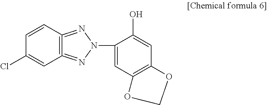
C1=CC2=C(=NN(C3=CC4=C(C=C3O)OCO4)N=2)C=C1Cl
